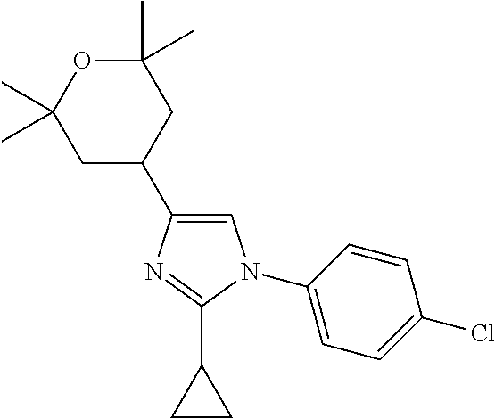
C1=C(C2CC(C)(C)OC(C)(C)C2)N=C(C2CC2)N1C1=CC=C(Cl)C=C1
